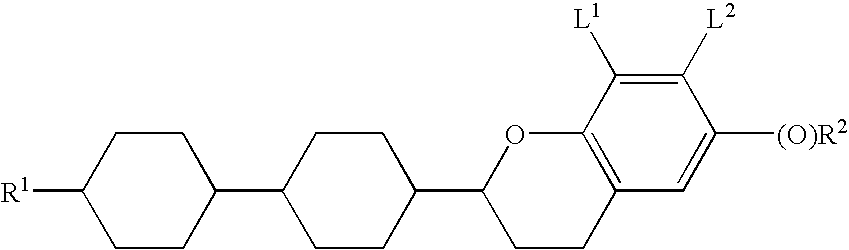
[R1]C1CCC(C2CCC(C3CCC4=C(O3)C([L1])=C([L2])C([(O)R2])=C4)CC2)CC1
